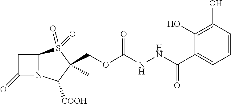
C1C(=O)N2C1S(=O)(=O)C(C)(COC(NNC(C1=CC=CC(O)=C1O)=O)=O)C2[COOH]
